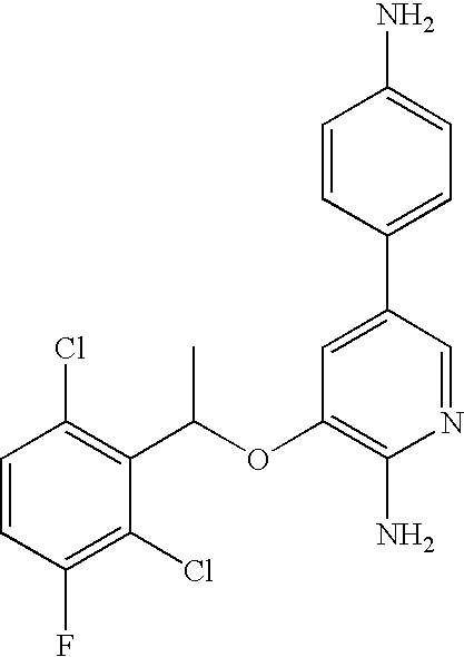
C1=CC(Cl)=C(C(OC2=C(N)N=CC(C3=CC=C(N)C=C3)=C2)C)C(Cl)=C1F
